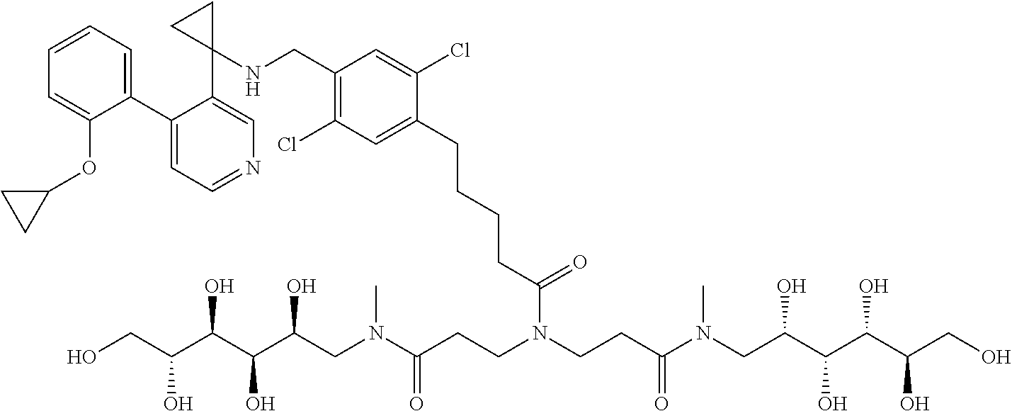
C1(C2=CC=CC=C2OC2CC2)=CC=NC=C1C1(NCC2=C(Cl)C=C(CCCCC(N(CCC(N(CC(C(C(C(CO)O)O)O)O)C)=O)CCC(N(CC(C(C(C(CO)O)O)O)O)C)=O)=O)C(Cl)=C2)CC1
